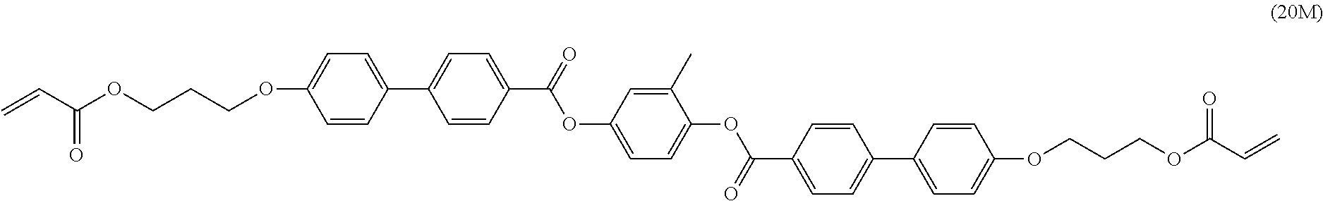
C1(C2=CC=C(C(OC3=CC=C(OC(=O)C4=CC=C(C5=CC=C(OCCCOC(=O)C=C)C=C5)C=C4)C(C)=C3)=O)C=C2)=CC=C(OCCCOC(=O)C=C)C=C1
